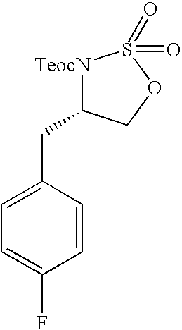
[TeocN]1C(CC2=CC=C(F)C=C2)COS1(=O)=O
